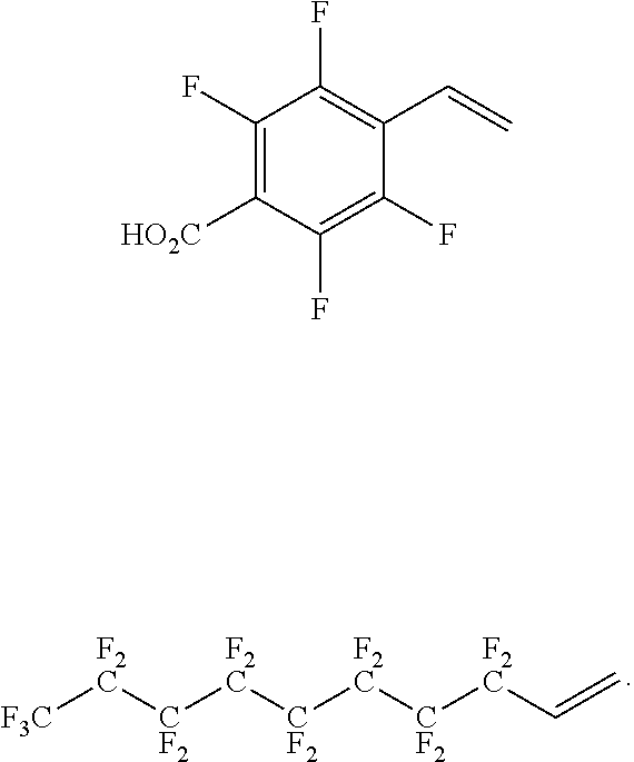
[F3C][F2C][CF2][F2C][CF2][F2C][CF2][F2C]C=C.C1(F)=C([HO2C])C(F)=C(F)C(C=C)=C1F
